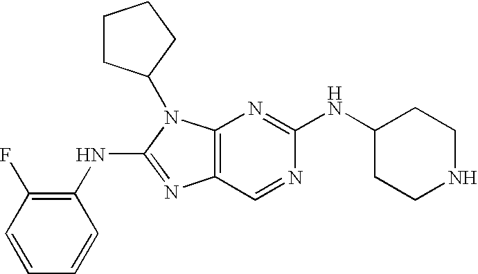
C1NCCC(NC2=NC3=C(C=N2)N=C(NC2=C(F)C=CC=C2)N3C2CCCC2)C1
